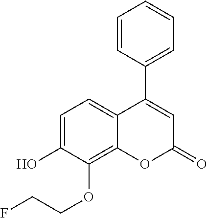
C1=CC(C2=CC(=O)OC3=C(OCCF)C(O)=CC=C23)=CC=C1
